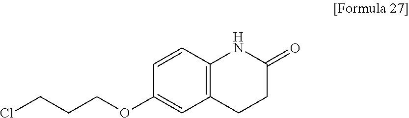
C12=C(C=CC(OCCCCl)=C1)NC(=O)CC2
